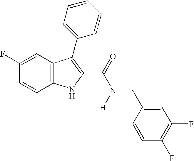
C12=C(C=CC(F)=C1)NC(C(=O)N([H])CC1=CC(F)=C(F)C=C1)=C2C1=CC=CC=C1
